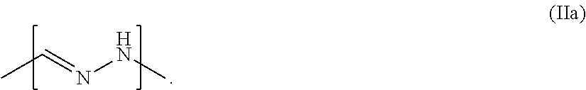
CC=NNC
